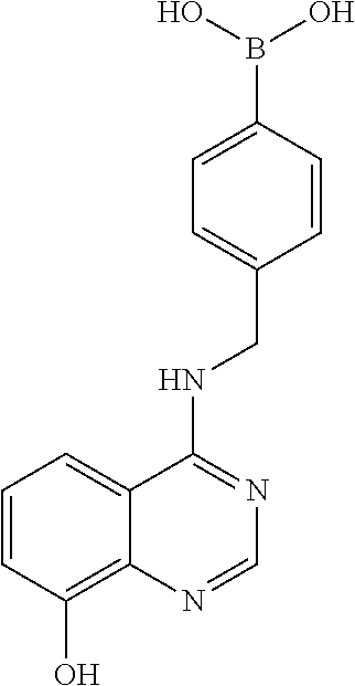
C1=CC(O)=C2C(=C1)C(NCC1=CC=C(B(O)O)C=C1)=NC=N2
